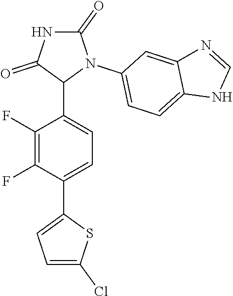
C1(F)=C(F)C(C2=CC=C(Cl)S2)=CC=C1C1N(C2=CC=C3C(=C2)N=CN3)C(=O)NC1=O
